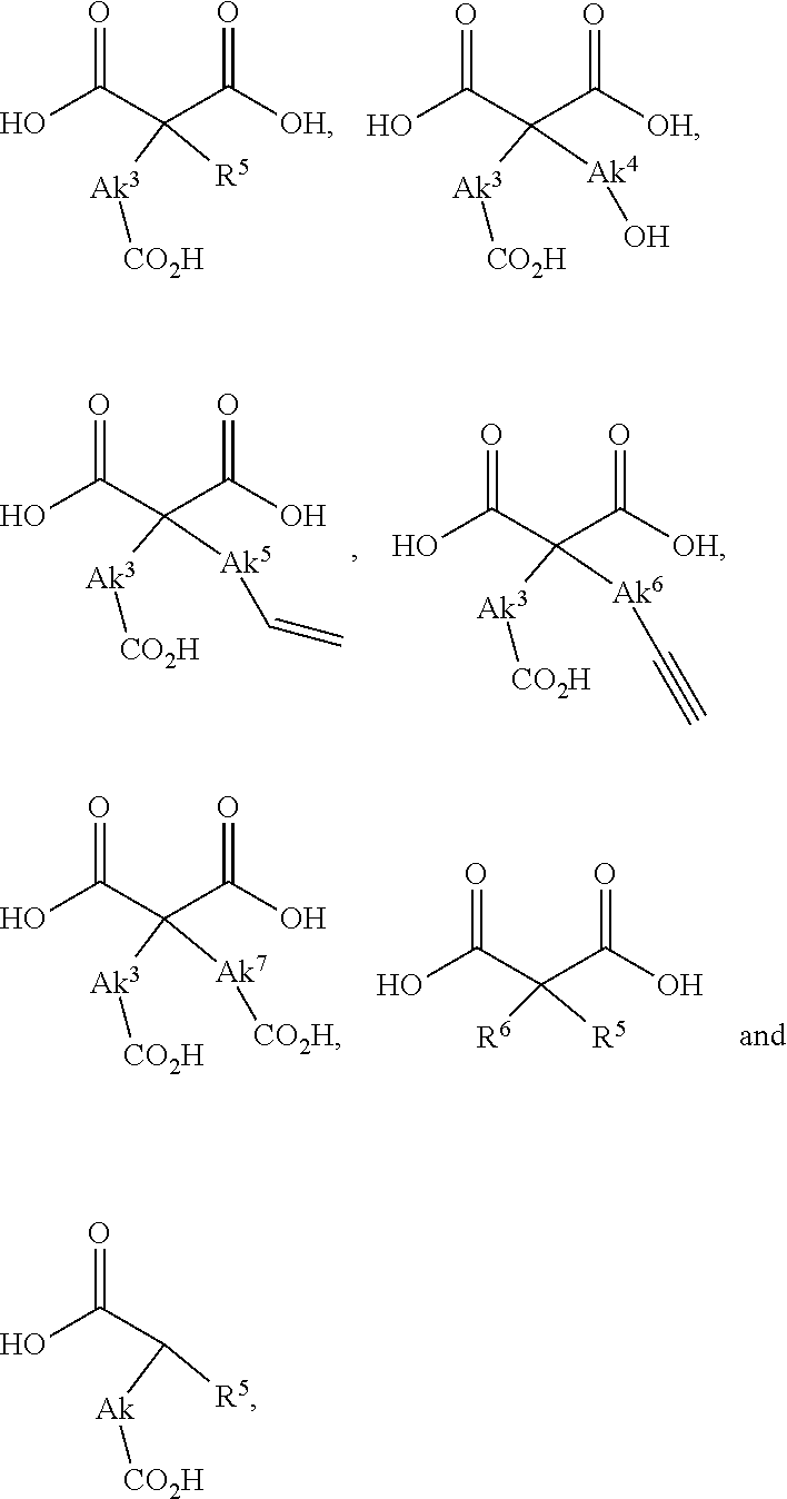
O=C(C([Ak][CO2H])[R5])O.O=C(C(C([OH])=O)([Ak3][CO2H])[R5])O.O=C(C(C([OH])=O)([Ak3][CO2H])[Ak4]O)O.O=C(C(C(O)=O)([Ak3][CO2H])[Ak5]C=C)O.O=C(C(C([OH])=O)([Ak3][CO2H])[Ak6]C#C)O.O=C(C(C(O)=O)([Ak3][CO2H])[Ak7][CO2H])O.O=C(C(C(O)=O)([R5])[R6])O
